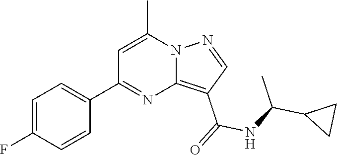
C1=C(C)N2C(=C(C(=O)NC(C3CC3)C)C=N2)N=C1C1=CC=C(F)C=C1
